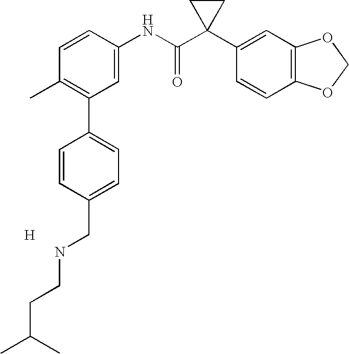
C1=CC(NC(C2(C3=CC4=C(C=C3)OCO4)CC2)=O)=CC(C2=CC=C(CNCCC(C)C)C=C2)=C1C.[H]
